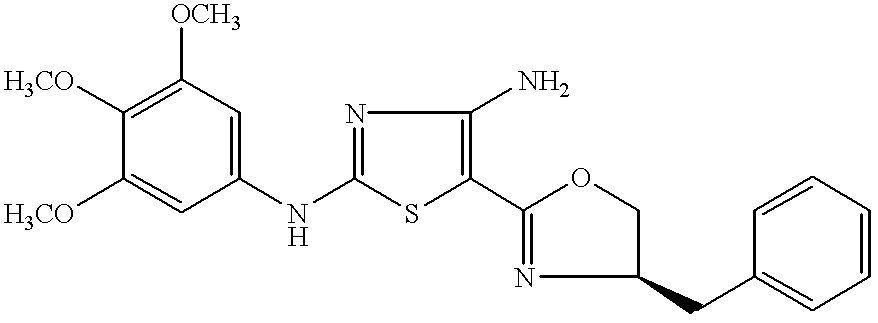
C1(NC2=CC([OCH3])=C([H3CO])C([H3CO])=C2)=NC(N)=C(C2=NC(CC3=CC=CC=C3)CO2)S1
